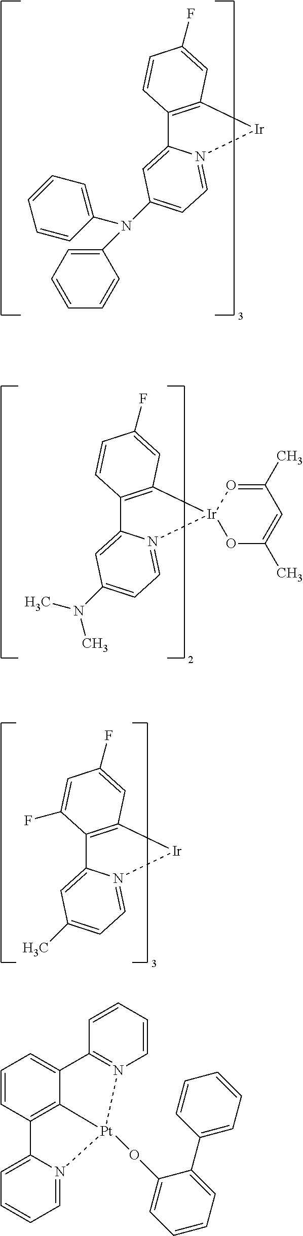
C12=C([Ir]N3=CC=C(N(C4=CC=CC=C4)C4=CC=CC=C4)C=C13)C=C(F)C=C2.C12=C([Ir]3(N4=CC=C(N(C)C)C=C14)OC(C)=CC(C)=O3)C=C(F)C=C2.C12=C([Ir]N3=CC=C(C)C=C13)C=C(F)C=C2F.C1=CC2=C3C(=C1)C1=N(C=CC=C1)[Pt]3(OC1=CC=CC=C1C1=CC=CC=C1)N1=CC=CC=C21
